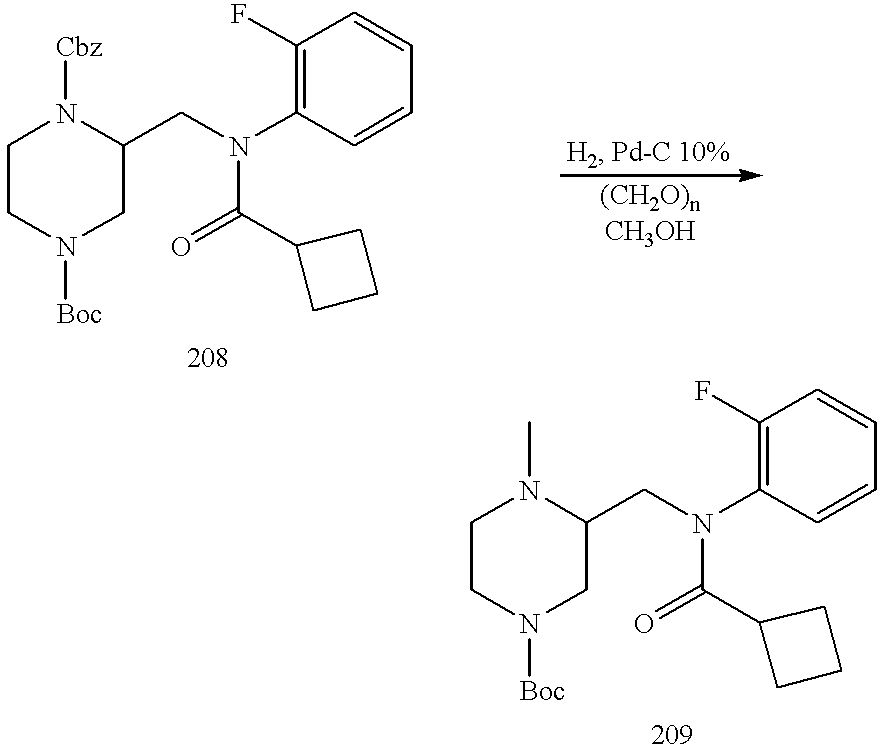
C1CN([Boc])CC(CN(C2=C(F)C=CC=C2)C(=O)C2CCC2)N1[Cbz].C1CN([Boc])CC(CN(C2=C(F)C=CC=C2)C(=O)C2CCC2)N1C
